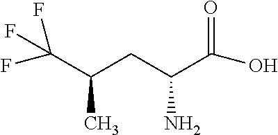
OC(C(CC(C(F)(F)F)C)N)=O
